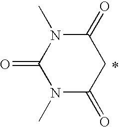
N1(C)C(=O)CC(=O)N(C)C1=O
